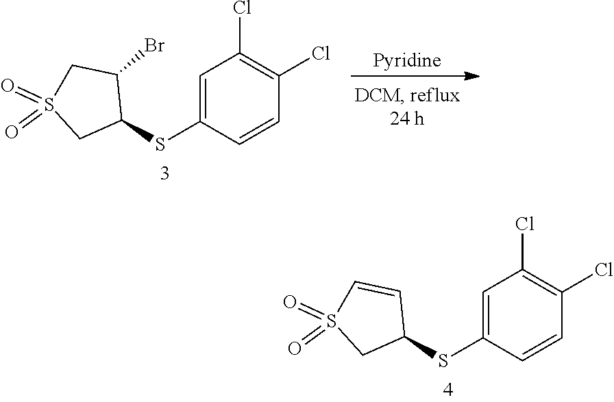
[Pyridine].C1(Cl)=C(Cl)C=CC(SC2CS(=O)(=O)CC2Br)=C1.C1(Cl)=C(Cl)C=CC(SC2CS(=O)(=O)C=C2)=C1
